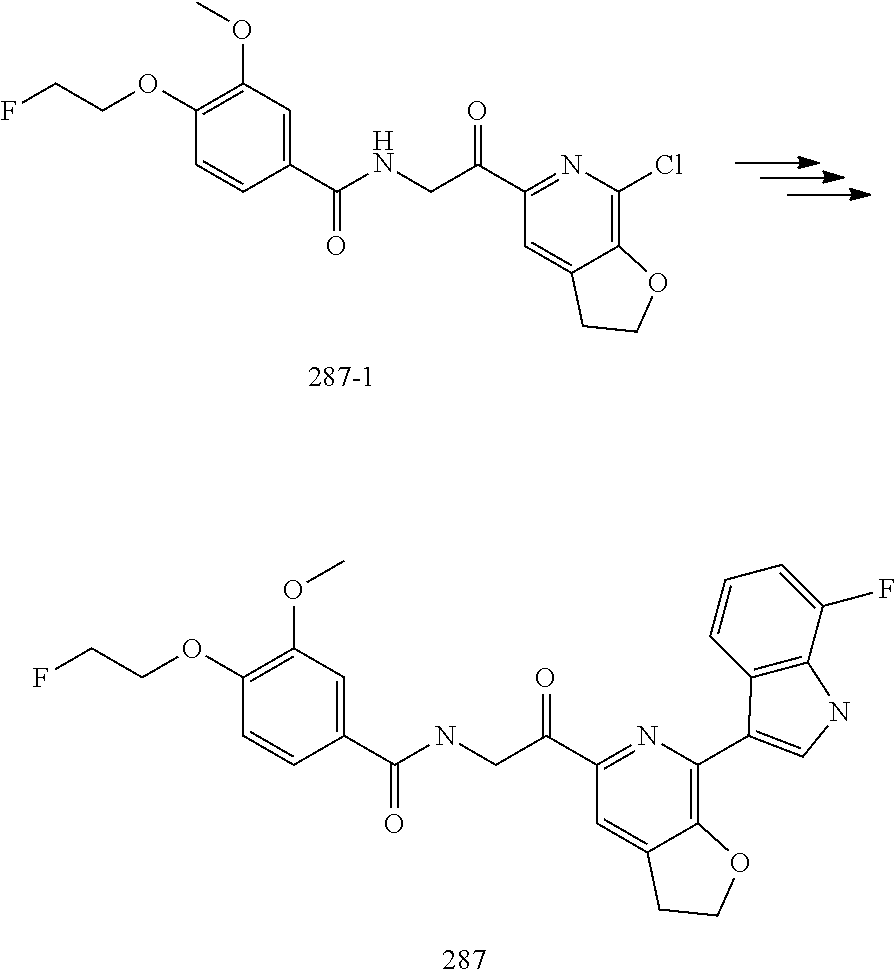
C1(OCCF)=C(OC)C=C(C(=O)NCC(=O)C2=NC(C3=CNC4=C3C=CC=C4F)=C3C(=C2)CCO3)C=C1.C1(OCCF)=C(OC)C=C(C(=O)NCC(=O)C2=NC(Cl)=C3C(=C2)CCO3)C=C1
